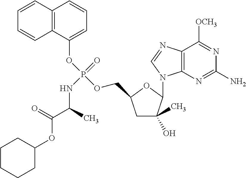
C12=C(N=C(N)N=C1[OCH3])N(C1C(O)(C)CC(COP(OC3=CC=CC4=C3C=CC=C4)(=O)NC(C(OC3CCCCC3)=O)C)O1)C=N2
